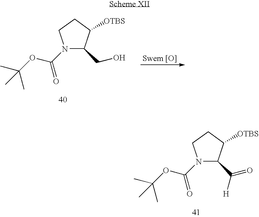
C1([OTBS])CCN(C(OC(C)(C)C)=O)C1CO.C1([OTBS])CCN(C(OC(C)(C)C)=O)C1C(=O)[H]
